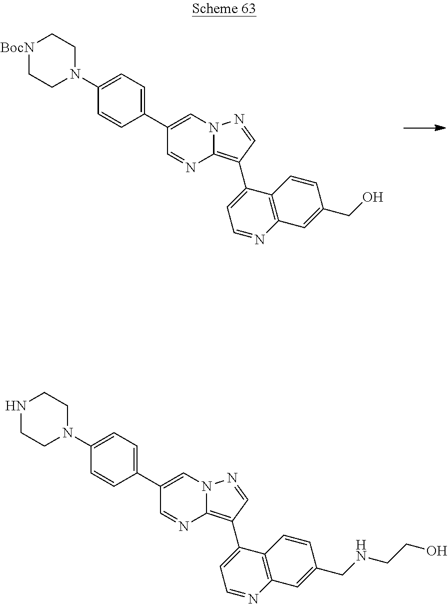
[BocN]1CCN(C2=CC=C(C3=CN4C(=C(C5=CC=NC6=C5C=CC(CO)=C6)C=N4)N=C3)C=C2)CC1.N1CCN(C2=CC=C(C3=CN4C(=C(C5=CC=NC6=C5C=CC(CNCCO)=C6)C=N4)N=C3)C=C2)CC1
